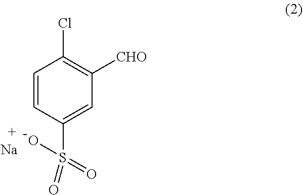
C1(Cl)=C([CHO])C=C(S(=O)(O)=O)C=C1.[Na]
